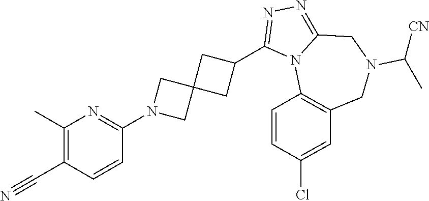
C1(C)=C(C#N)C=CC(N2CC3(C2)CC(C2=NN=C4N2C2=C(CN(C([CN])C)C4)C=C(Cl)C=C2)C3)=N1
